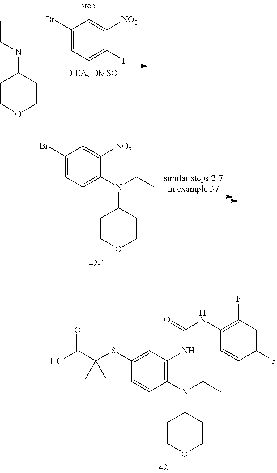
C1COCCC1NCC.C1(Br)=CC=C(F)C([NO2])=C1.C1COCCC1N(C1=CC=C(Br)C=C1[NO2])CC.C1COCCC1N(C1=C(NC(NC2=C(F)C=C(F)C=C2)=O)C=C(SC(C(O)=O)(C)C)C=C1)CC
